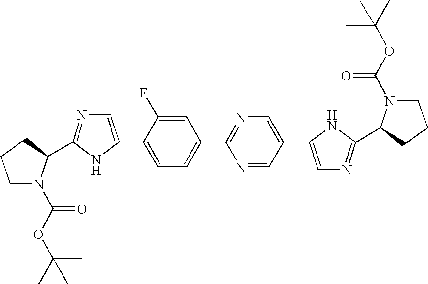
C1N(C(OC(C)(C)C)=O)C(C2=NC=C(C3=CC=C(C4=NC=C(C5=CN=C(C6N(C(OC(C)(C)C)=O)CCC6)N5)C=N4)C=C3F)N2)CC1
